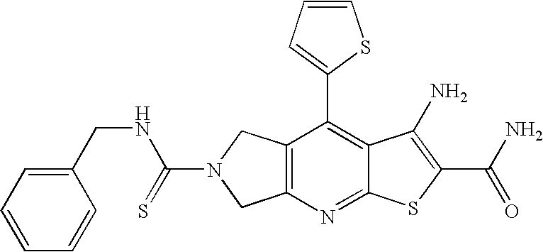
C12=C(N=C3C(=C1C1=CC=CS1)C(N)=C(C(N)=O)S3)CN(C(=S)NCC1=CC=CC=C1)C2
